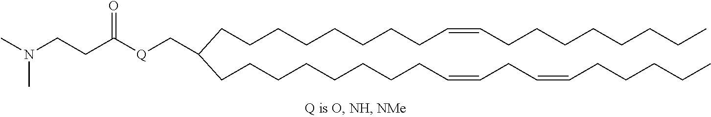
C(C(C[Q]C(CCN(C)C)=O)CCCCCCCCC=CCCCCCCCC)CCCCCCCC=CCC=CCCCCC
